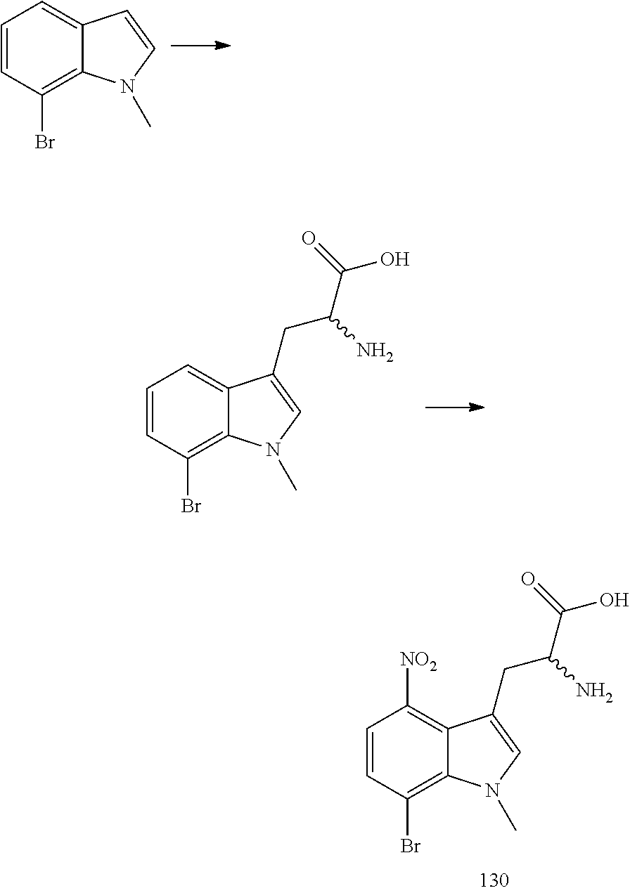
C1=CC(Br)=C2C(=C1)C=CN2C.C1=CC(Br)=C2C(=C1)C(CC(C(=O)O)N)=CN2C.C1=CC(Br)=C2C(=C1[NO2])C(CC(C(=O)O)N)=CN2C
